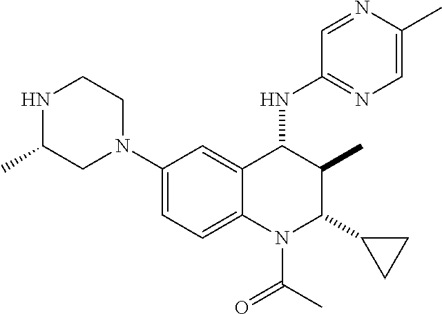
C1(N2CCNC(C)C2)=CC=C2C(=C1)C(NC1=NC=C(C)N=C1)C(C)C(C1CC1)N2C(C)=O
